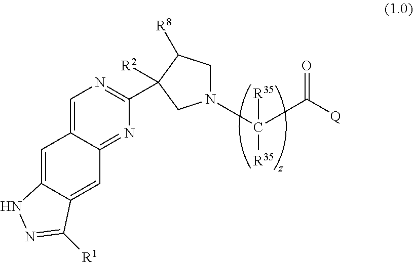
C1=C2C(=NC(C3([R2])C([R8])CN(C([R35])([R35])C([Q])=O)C3)=N1)C=C1C(=C2)NN=C1[R1]
